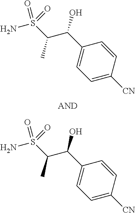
C1=C([CN])C=CC(C(C(S(N)(=O)=O)C)O)=C1.C1=C([CN])C=CC(C(C(S(N)(=O)=O)C)O)=C1
